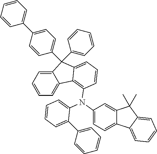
C12=CC=CC=C1C1=C(N(C3=CC=CC=C3C3=CC=CC=C3)C3=CC=C4C(=C3)C(C)(C)C3=CC=CC=C43)C=CC=C1C2(C1=CC=CC=C1)C1=CC=C(C2=CC=CC=C2)C=C1
